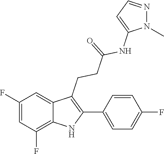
N1(C)N=CC=C1NC(CCC1=C(C2=CC=C(F)C=C2)NC2=C(F)C=C(F)C=C12)=O
